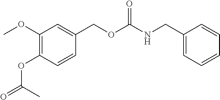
COC1=C(OC(=O)C)C=CC(COC(NCC2=CC=CC=C2)=O)=C1
